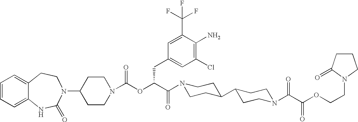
C1=CC=C2C(=C1)CCN(C1CCN(C(OC(C(N3CCC(C4CCN(C(C(OCCN5C(=O)CCC5)=O)=O)CC4)CC3)=O)CC3=CC(Cl)=C(N)C(C(F)(F)F)=C3)=O)CC1)C(=O)N2
